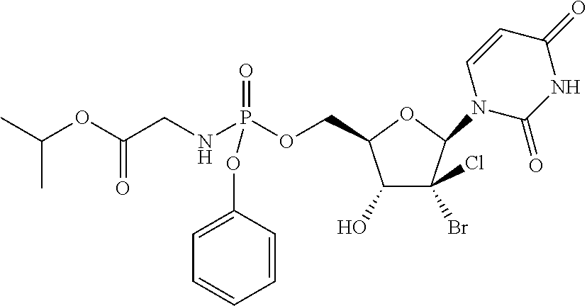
C1(O)C(Br)(Cl)C(N2C(=O)NC(=O)C=C2)OC1COP(NCC(OC(C)C)=O)(OC1=CC=CC=C1)=O
